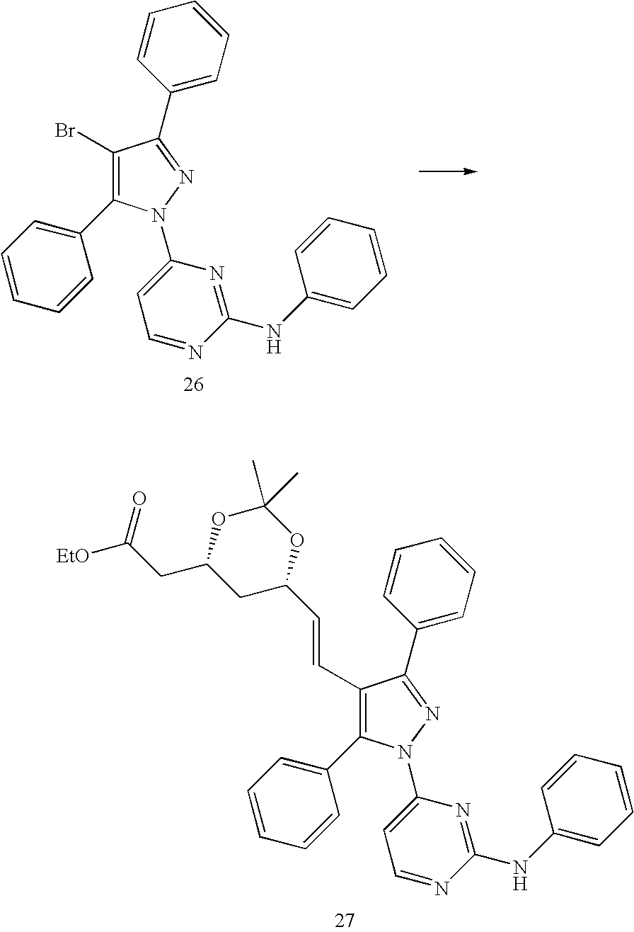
C1(Br)=C(C2=CC=CC=C2)N(C2=CC=NC(NC3=CC=CC=C3)=N2)N=C1C1=CC=CC=C1.C1(C=CC2CC(CC([EtO])=O)OC(C)(C)O2)=C(C2=CC=CC=C2)N(C2=CC=NC(NC3=CC=CC=C3)=N2)N=C1C1=CC=CC=C1
